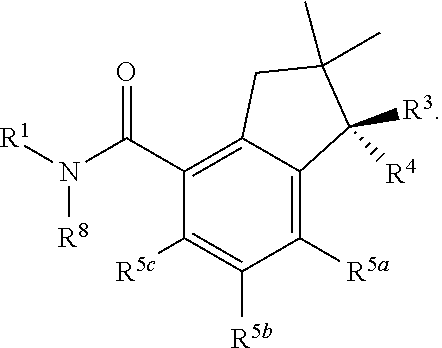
C1([R5a])=C2C(=C(C(N([R1])[R8])=O)C([R5c])=C1[R5b])CC(C)(C)C2([R3])[R4]
